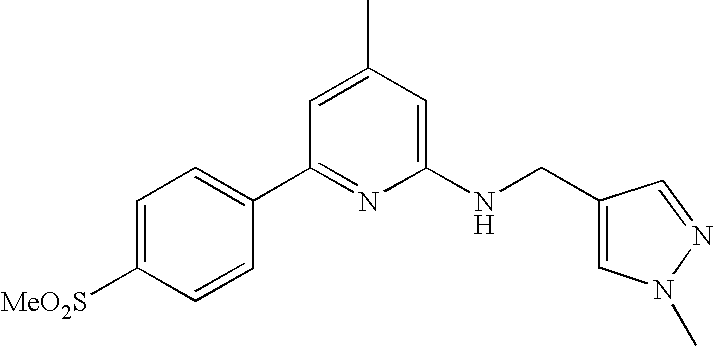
C1=C(C)C=C(NCC2=CN(C)N=C2)N=C1C1=CC=C([MeO2S])C=C1
